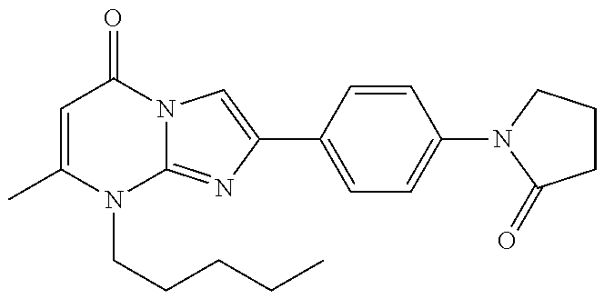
C1=C(C)N(CCCCC)C2=NC(C3=CC=C(N4CCCC4=O)C=C3)=CN2C1=O
